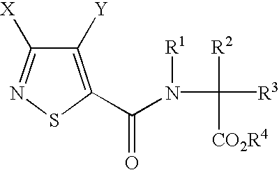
C1([Y])=C(C(N(C([R3])([R2])[CO2R4])[R1])=O)SN=C1[X]
